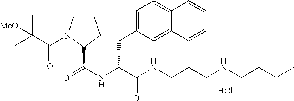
Cl.N(C(C(NCCCNCCC(C)C)=O)CC1=CC=C2C(=C1)C=CC=C2)C(=O)C1N(C(=O)C(C)(C)[MeO])CCC1
